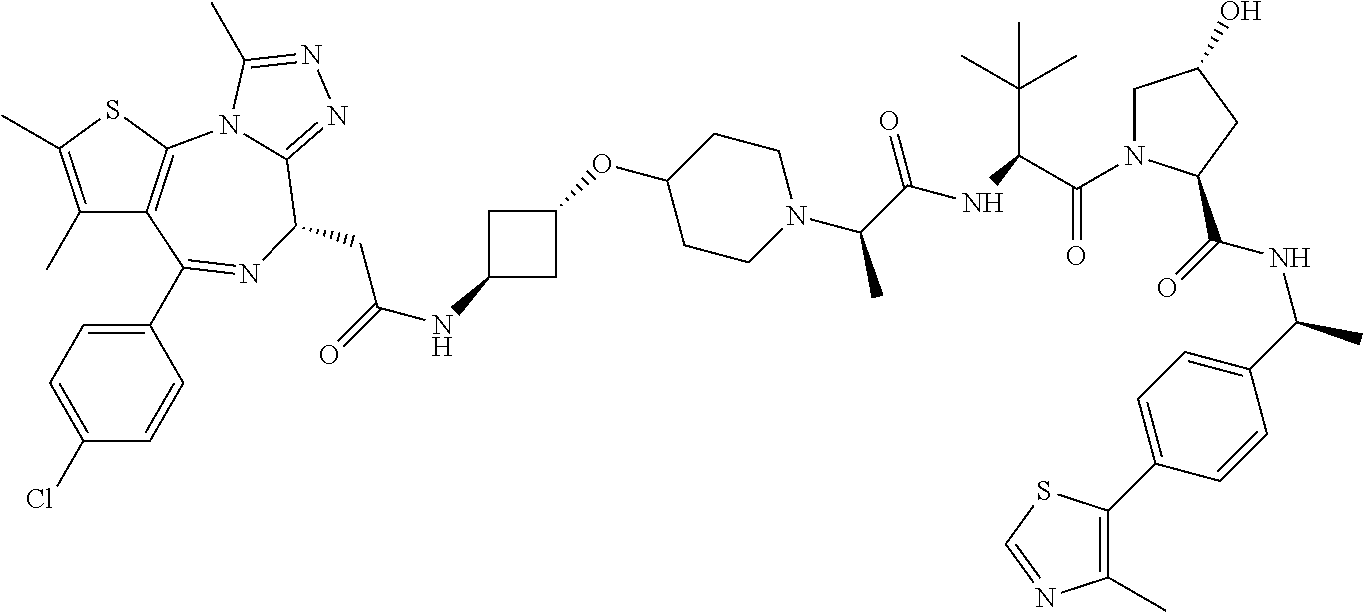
C1(C)=C(C)SC2=C1C(C1=CC=C(Cl)C=C1)=NC(CC(NC1CC(OC3CCN(C(C(NC(C(=O)N4CC(O)CC4C(=O)NC(C)C4=CC=C(C5=C(C)N=CS5)C=C4)C(C)(C)C)=O)C)CC3)C1)=O)C1=NN=C(C)N21
